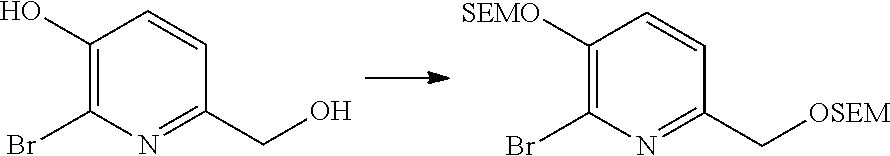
C1(O)=C(Br)N=C(CO)C=C1.C1([SEMO])=C(Br)N=C(C[OSEM])C=C1
